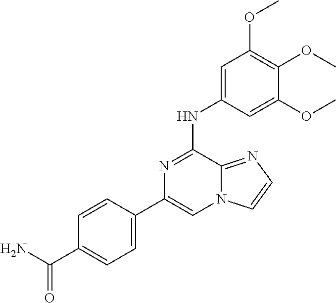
C1=C(NC2=NC(C3=CC=C(C(N)=O)C=C3)=CN3C2=NC=C3)C=C(OC)C(OC)=C1OC
